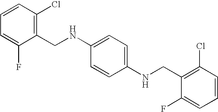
C1=C(F)C(CNC2=CC=C(NCC3=C(Cl)C=CC=C3F)C=C2)=C(Cl)C=C1
